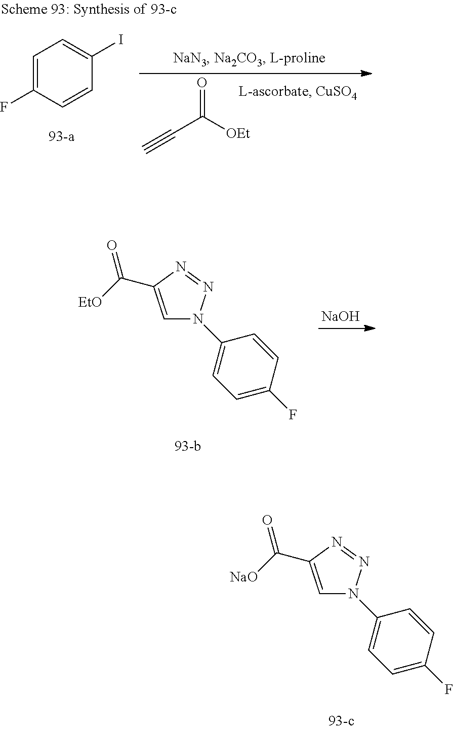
O=C([OEt])C#C.C1=C(F)C=CC(I)=C1.[NaOH].C1=C(C([EtO])=O)N=NN1C1=CC=C(F)C=C1.C1=C(C([NaO])=O)N=NN1C1=CC=C(F)C=C1
